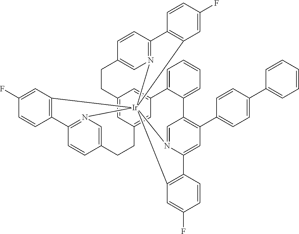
C12=CC3=CC(=C1)C1=CC=CC=C1C1=C(C4=CC=C(C5=CC=CC=C5)C=C4)C=C4N(=C1)[Ir]15(N6=C(C=CC(=C6)CC3)C3=C1C=C(F)C=C3)(N1=C(C=CC(=C1)CC2)C1=C5C=C(F)C=C1)C1=C4C=CC(F)=C1
